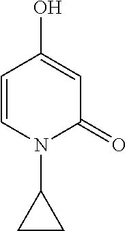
C1=CN(C2CC2)C(=O)C=C1O
